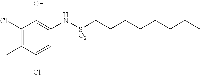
C1(Cl)=CC(N[SO2]CCCCCCCC)=C(O)C(Cl)=C1C
